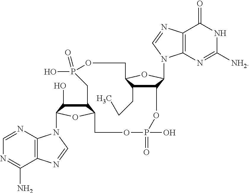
C12C(CCC)C(OC1N1C3=C(C(=O)NC([NH2])=N3)N=C1)COP(O)(=O)CC1C(O)C(N3C4=C(C(N)=NC=N4)N=C3)OC1COP(O)(=O)O2
